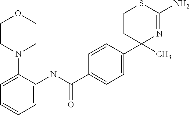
C1(C(NC2=CC=CC=C2N2CCOCC2)=O)=CC=C(C2(C)N=C(N)SCC2)C=C1
